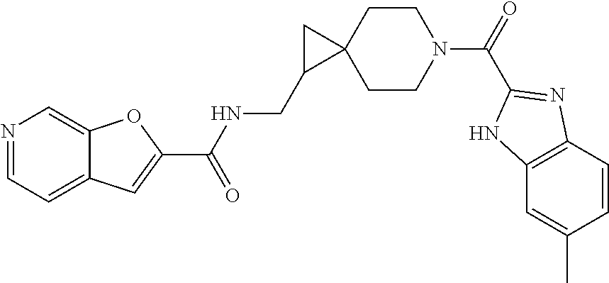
C1CC2(CCN1C(=O)C1=NC3=C(C=C(C)C=C3)N1)CC2CNC(C1=CC2=CC=NC=C2O1)=O
